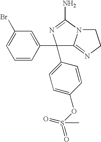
C1(C2=CC(Br)=CC=C2)(C2=CC=C(OS(=O)(=O)C)C=C2)C2=NCCN2C(N)=N1
